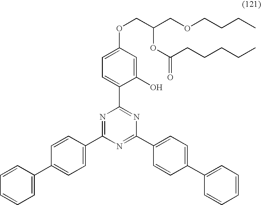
C1=C(C2=CC=C(C3=NC(C4=CC=C(OCC(COCCCC)OC(=O)CCCCC)C=C4O)=NC(C4=CC=C(C5=CC=CC=C5)C=C4)=N3)C=C2)C=CC=C1
